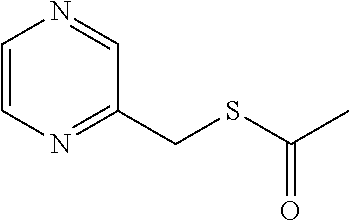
C1=CN=C(CSC(C)=O)C=N1
